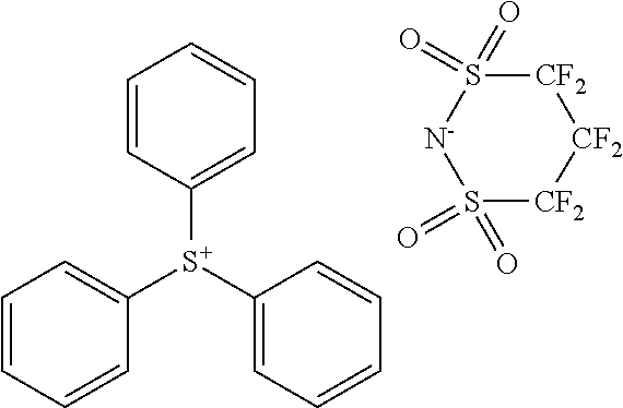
S1(=O)(=O)[N-]S(=O)(=O)[CF2][CF2][CF2]1.C1=CC([S+](C2=CC=CC=C2)C2=CC=CC=C2)=CC=C1
